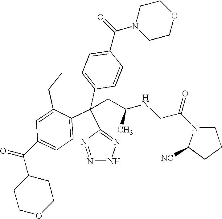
C12=C(C(C3=NNN=N3)(CC(NCC(N3CCCC3[NC])=O)C)C3=CC=C(C(=O)C4CCOCC4)C=C3CC1)C=CC(C(=O)N1CCOCC1)=C2
